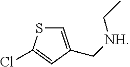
C1=C(C[NH]CC)C=C(Cl)S1
